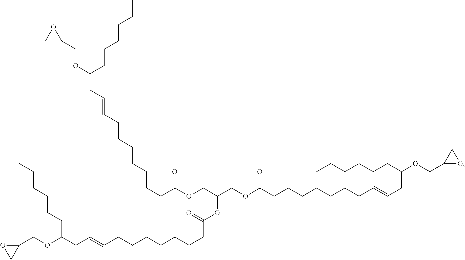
O1C(COC(CC=CCCCCCCCC(=O)OC(COC(CCCCCCCC=CCC(OCC2CO2)CCCCCC)=O)COC(CCCCCCCC=CCC(CCCCCC)OCC2OC2)=O)CCCCCC)C1
